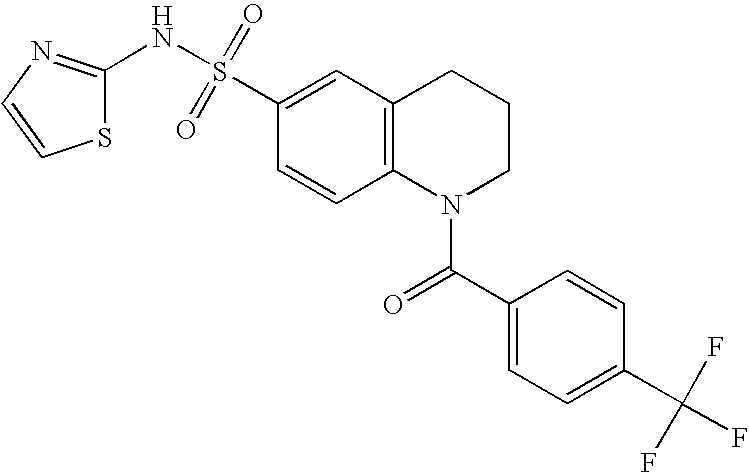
C1(NS(C2=CC3=C(C=C2)N(C(C2=CC=C(C(F)(F)F)C=C2)=O)CCC3)(=O)=O)=NC=CS1
